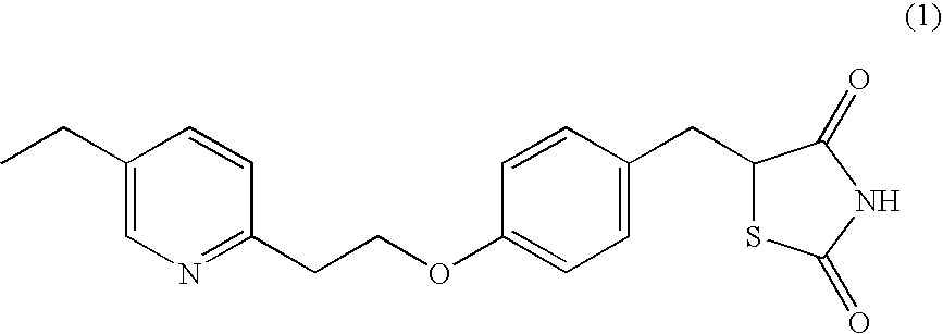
N1=C(CCOC2=CC=C(CC3SC(=O)NC3=O)C=C2)C=CC(CC)=C1
